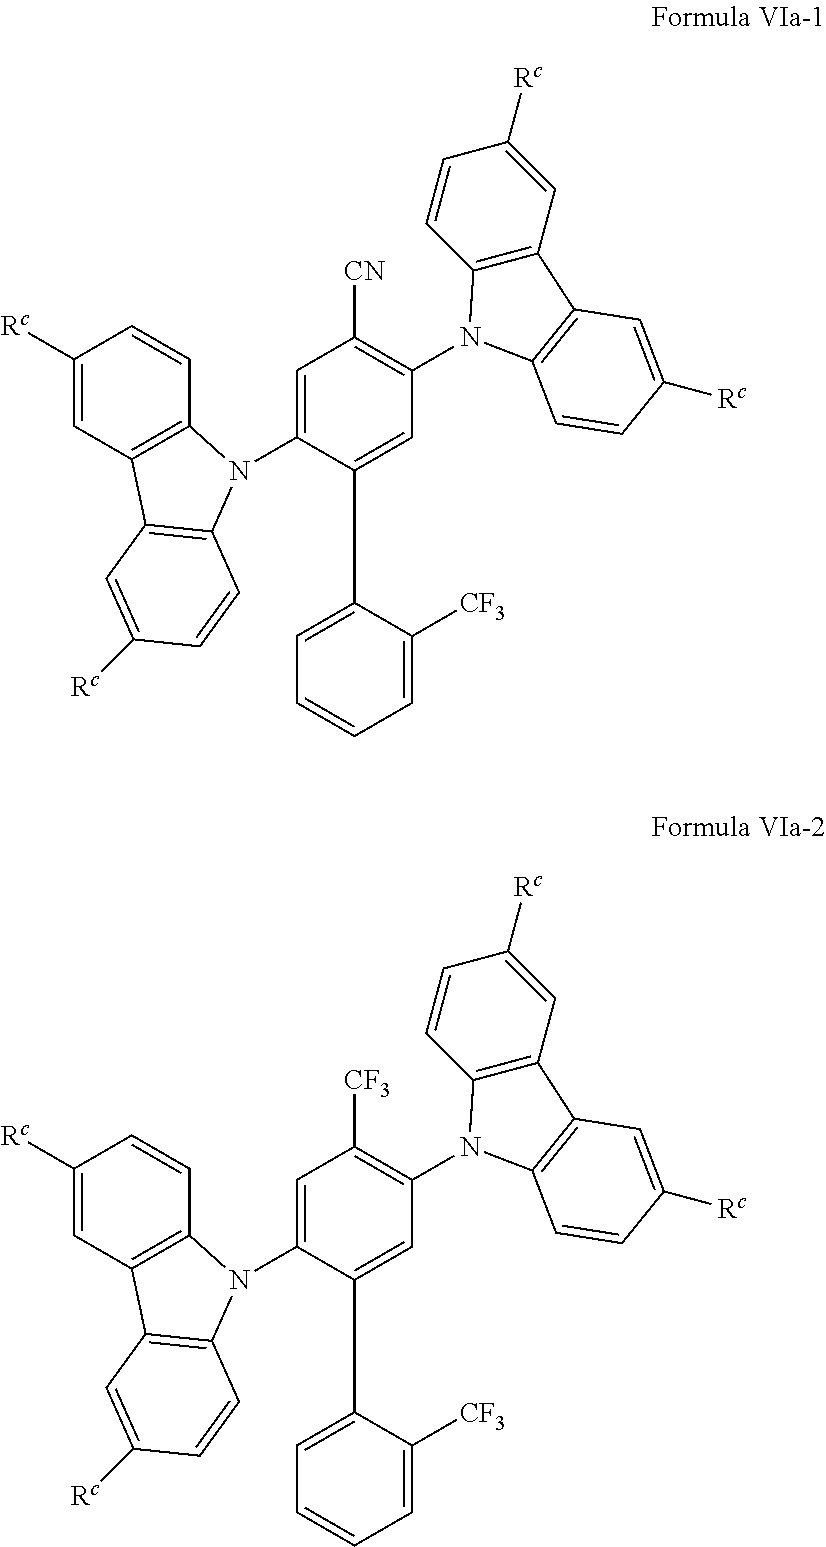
C1=C(N2C3=C(C=C([Rc])C=C3)C3=C2C=CC([Rc])=C3)C(C2=CC=CC=C2[CF3])=CC(N2C3=C(C=C([Rc])C=C3)C3=C2C=CC([Rc])=C3)=C1[CN].C1=C(N2C3=C(C=C([Rc])C=C3)C3=C2C=CC([Rc])=C3)C(C2=CC=CC=C2[CF3])=CC(N2C3=C(C=C([Rc])C=C3)C3=C2C=CC([Rc])=C3)=C1[CF3]
